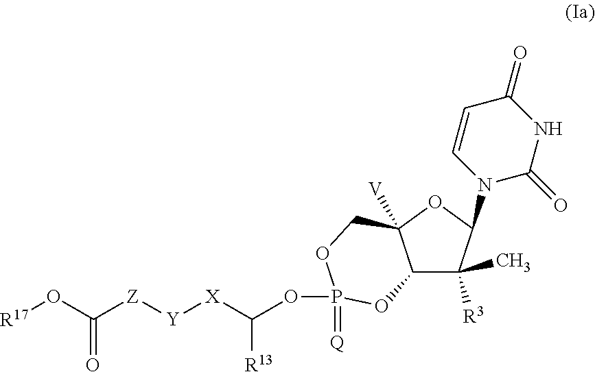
C12C([R3])(C)C(N3C(=O)NC(=O)C=C3)OC1([V])COP(=[Q])(OC([X][Y][Z]C(O[R17])=O)[R13])O2
